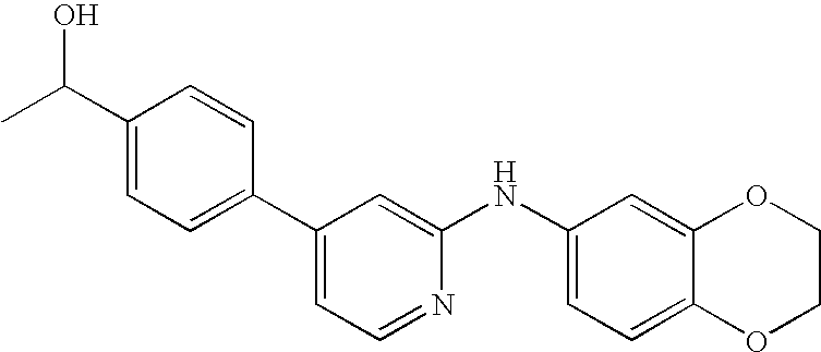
C1=CC(C2=CC=NC(NC3=CC=C4C(=C3)OCCO4)=C2)=CC=C1C(C)O
